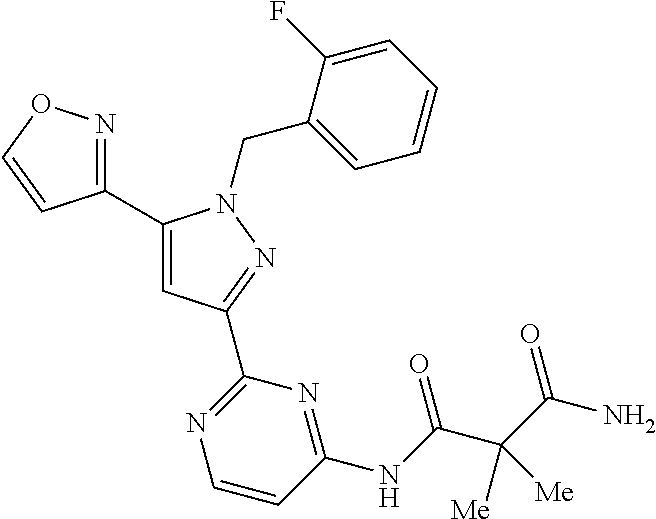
C1(C2=CC(C3=NC=CC(NC(C(C(=O)N)([Me])[Me])=O)=N3)=NN2CC2=CC=CC=C2F)=NOC=C1
